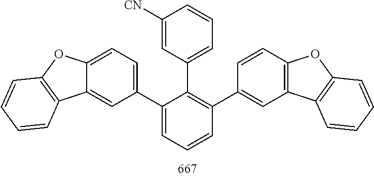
C1(C2=C(C3=CC4=C(C=C3)OC3=C4C=CC=C3)C=CC=C2C2=CC=C3C(=C2)C2=C(O3)C=CC=C2)=CC=CC([CN])=C1
